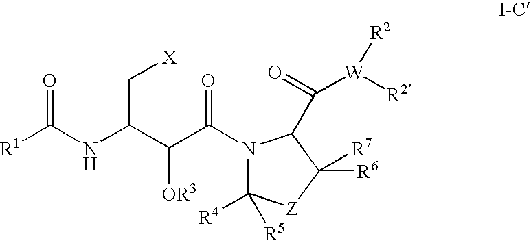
N(C(C(C(=O)N1C([R4])([R5])[Z]C([R7])([R6])C1C(=O)[W]([R2])[R2])[OR3])C[X])C([R1])=O
